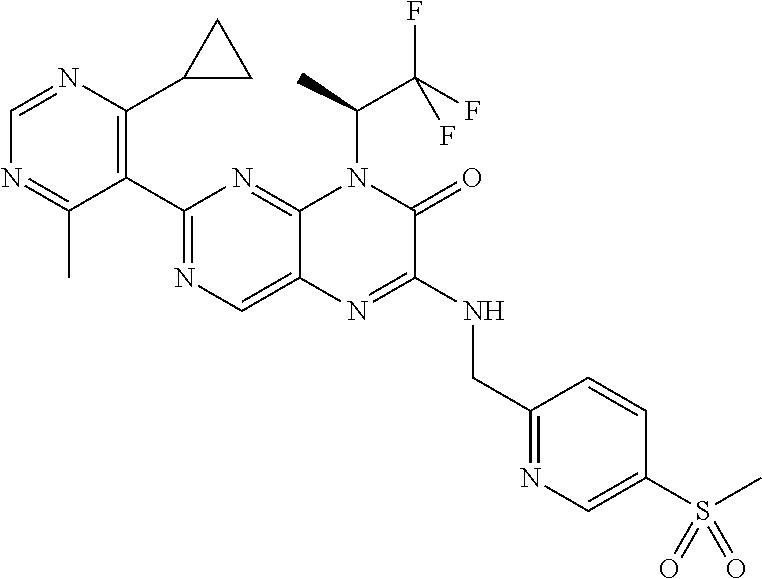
C1(C2=NC=C3C(=N2)N(C(C(F)(F)F)C)C(=O)C(NCC2=NC=C(S(C)(=O)=O)C=C2)=N3)=C(C2CC2)N=CN=C1C
